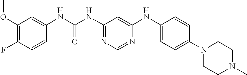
C1=CC(NC(NC2=NC=NC(NC3=CC=C(N4CCN(C)CC4)C=C3)=C2)=O)=CC(OC)=C1F
